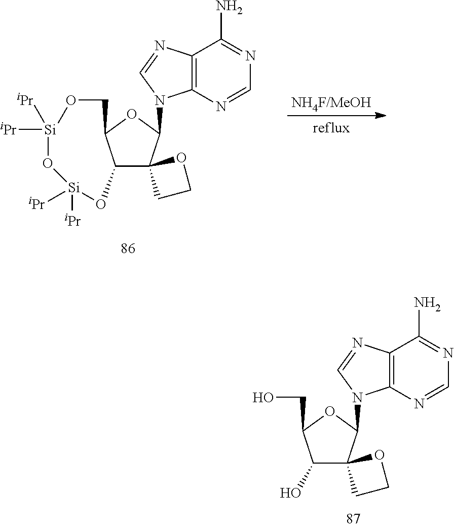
C12C3(C(N4C5=C(N=C4)C(N)=NC=N5)OC1CO[Si]([iPr])([iPr])O[Si]([iPr])([iPr])O2)CCO3.C1(O)C2(C(N3C4=C(N=C3)C(N)=NC=N4)OC1CO)CCO2
